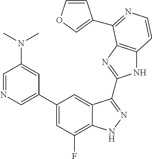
C1=C(C2=CC(F)=C3C(=C2)C(C2=NC4=C(N2)C=CN=C4C2=COC=C2)=NN3)C=C(N(C)C)C=N1
